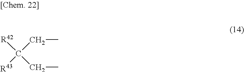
C([R42])(CC)(CC)[R43]
